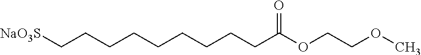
[NaO3S]CCCCCCCCCC(OCCOC)=O
